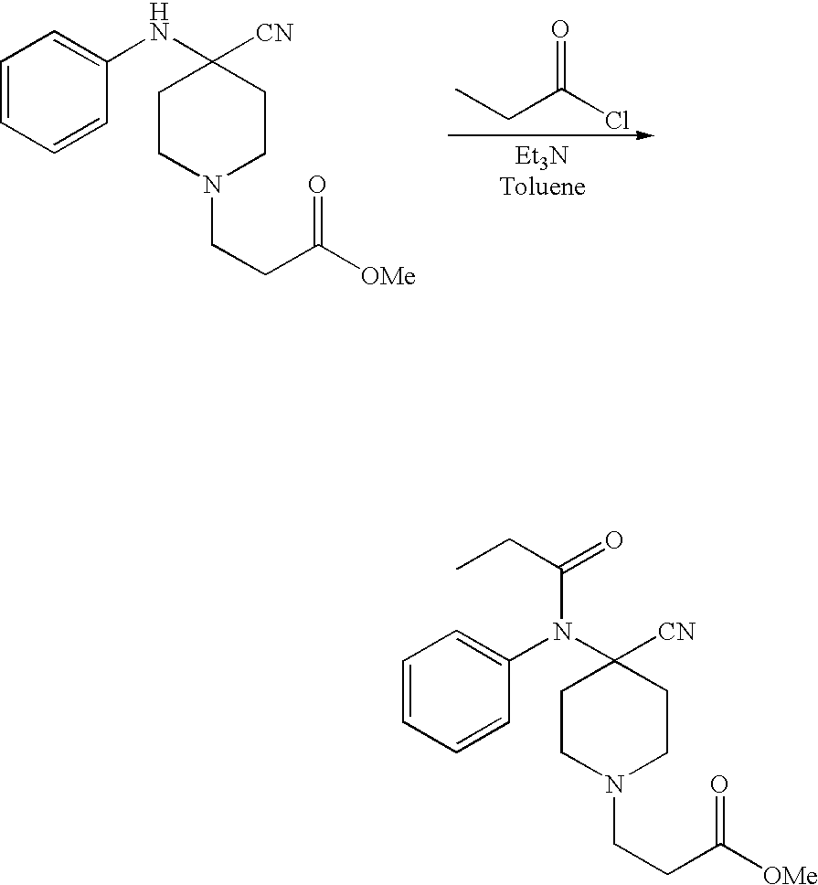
CCC(Cl)=O.C1=CC=CC(NC2([CN])CCN(CCC(=O)[OMe])CC2)=C1.C1=CC=CC(N(C2([CN])CCN(CCC(=O)[OMe])CC2)C(CC)=O)=C1
